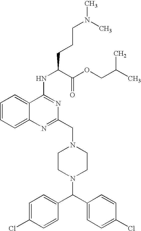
N1(CC2=NC3=CC=CC=C3C(NC(C(=O)OCC(C)C)CCCN(C)C)=N2)CCN(C(C2=CC=C(Cl)C=C2)C2=CC=C(Cl)C=C2)CC1
